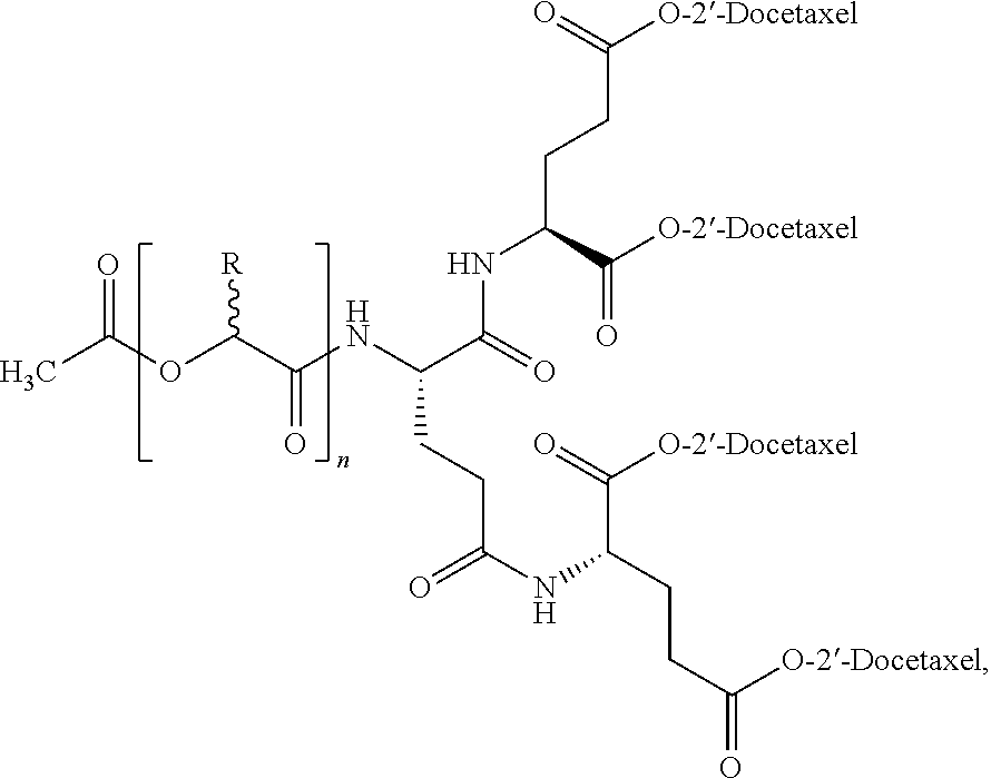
CC(OC(C(NC(C(=O)NC(CCC([O-2-Docetaxel])=O)C([O-2-Docetaxel])=O)CCC(NC(C([O-2-Docetaxel])=O)CCC(=O)[O-2-Docetaxel])=O)=O)[R])=O
